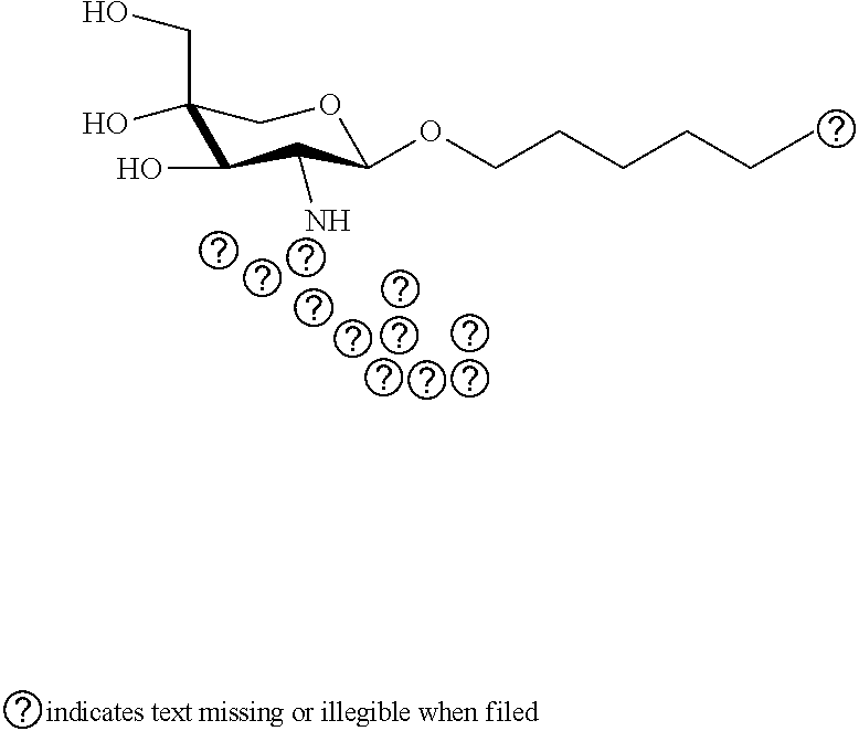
C1(O)(CO)C(O)C(N)C(OCCCCCC)OC1
